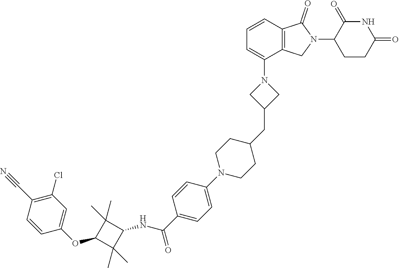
C12=C(C=CC=C1N1CC(CC3CCN(C4=CC=C(C(NC5C(C)(C)C(OC6=CC(Cl)=C(C#N)C=C6)C5(C)C)=O)C=C4)CC3)C1)C(=O)N(C1C(=O)NC(=O)CC1)C2
